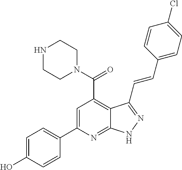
C1=C(C2=CC=C(O)C=C2)N=C2C(=C1C(N1CCNCC1)=O)C(C=CC1=CC=C(Cl)C=C1)=NN2
